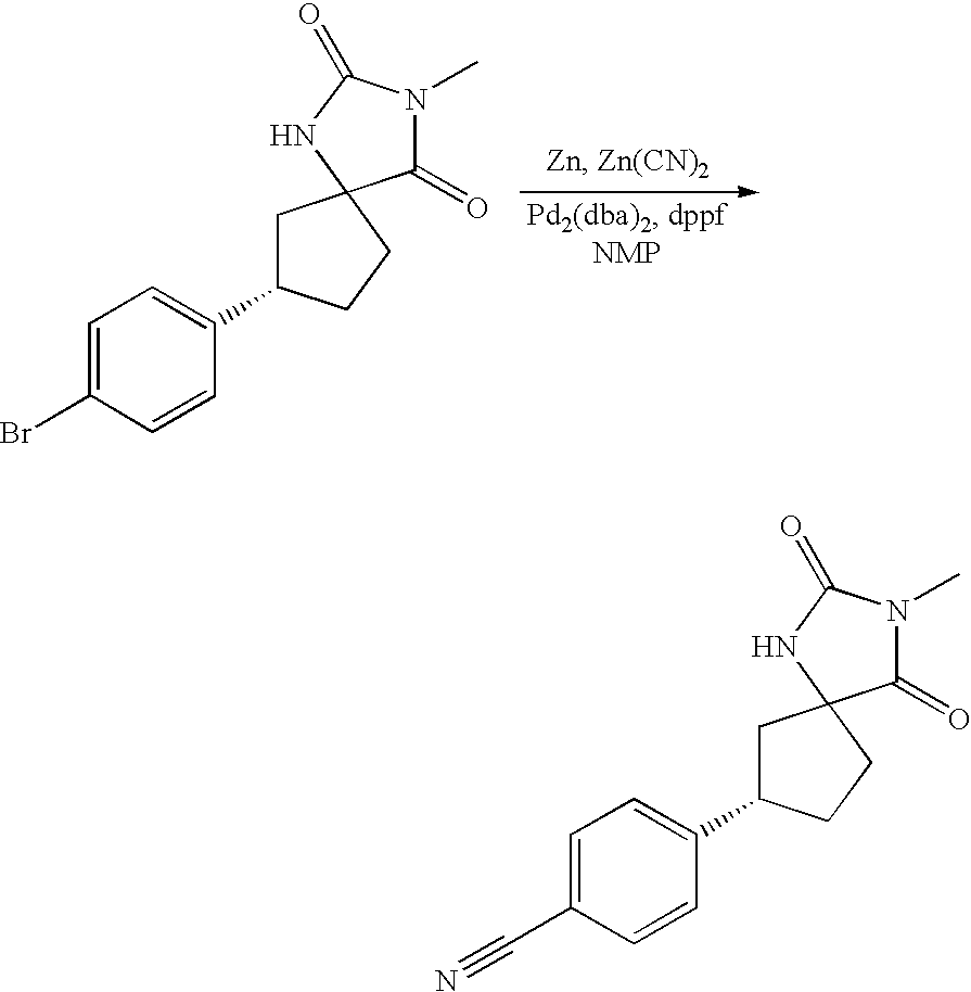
C1=C(Br)C=CC(C2CC3(CC2)C(=O)N(C)C(=O)N3)=C1.C1=C(C#N)C=CC(C2CC3(CC2)C(=O)N(C)C(=O)N3)=C1
